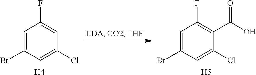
C1=C(Br)C=C(Cl)C=C1F.C1=C(Br)C=C(Cl)C(C(=O)O)=C1F.[H4].[H5]
